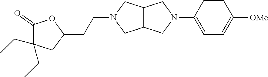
C12C(CN(C3=CC=C([OMe])C=C3)C1)CN(CCC1OC(=O)C(CC)(CC)C1)C2
